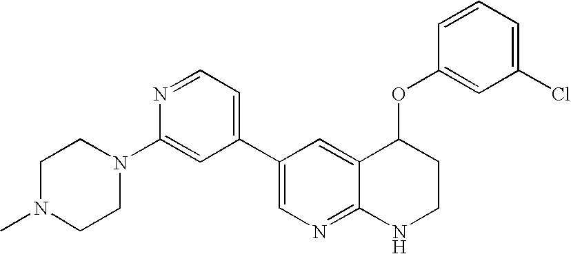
C1=NC(N2CCN(C)CC2)=CC(C2=CN=C3C(=C2)C(OC2=CC(Cl)=CC=C2)CCN3)=C1
